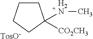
C1CCCC1([H2N]C)[CO2CH3].[TosO-]
